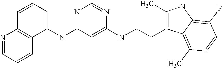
C1(NC2=NC=NC(NCCC3=C(C)NC4=C(F)C=CC(C)=C34)=C2)=CC=CC2=C1C=CC=N2
